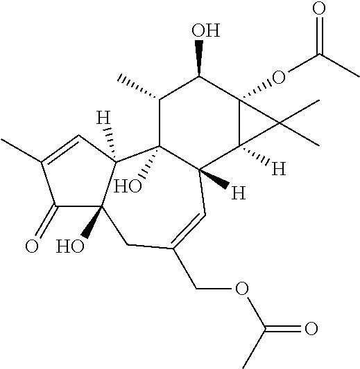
C1(=O)C2(O)C([H])(C=C1C)C1(O)C([H])(C=C(COC(C)=O)C2)C2([H])C(OC(C)=O)(C(O)C1C)C2(C)C
